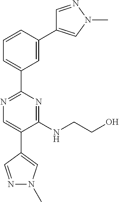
C1=C(C2=CN(C)N=C2)C=CC=C1C1=NC=C(C2=CN(C)N=C2)C(NCCO)=N1
